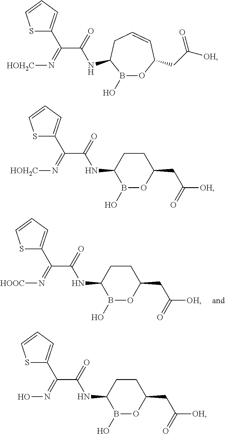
C(NC1B(O)OC(CC([OH])=O)CC1)(=O)C(=N[HOOC])C1=CC=CS1.C(NC1B(O)OC(CC([OH])=O)C=CC1)(=O)C(=N[HOH2C])C1=CC=CS1.C(NC1B(O)OC(CC([OH])=O)CC1)(=O)C(=N[HOH2C])C1=CC=CS1.C(NC1B(O)OC(CC([OH])=O)CC1)(=O)C(=NO)C1=CC=CS1
